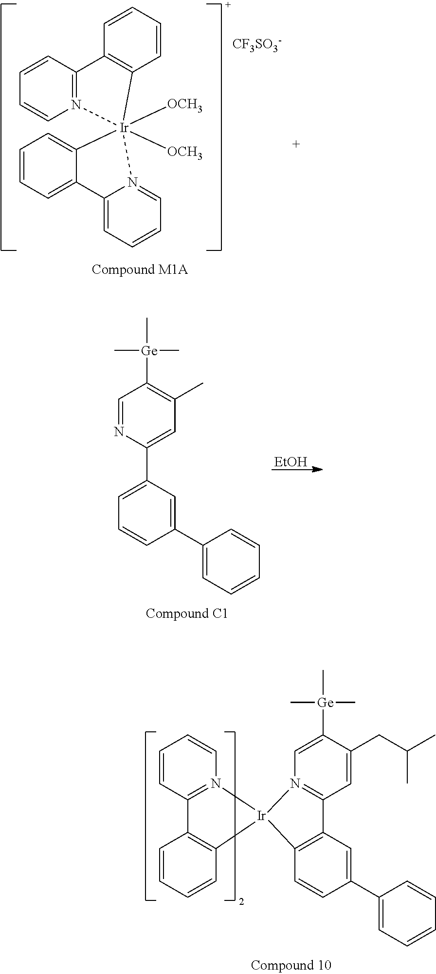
C12=N(C=CC=C1)[Ir]1([OCH3])([OCH3])(C3=CC=CC=C3C3=CC=CC=N31)C1=C2C=CC=C1.[CF3SO3-].C1(CC(C)C)=CC2=N(C=C1[Ge](C)(C)C)[Ir]1(C3=C2C=C(C2=CC=CC=C2)C=C3)N2=C(C=CC=C2)C2=C1C=CC=C2.[EtOH].C1=NC(C2=CC=CC(C3=CC=CC=C3)=C2)=CC(C)=C1[Ge](C)(C)C
